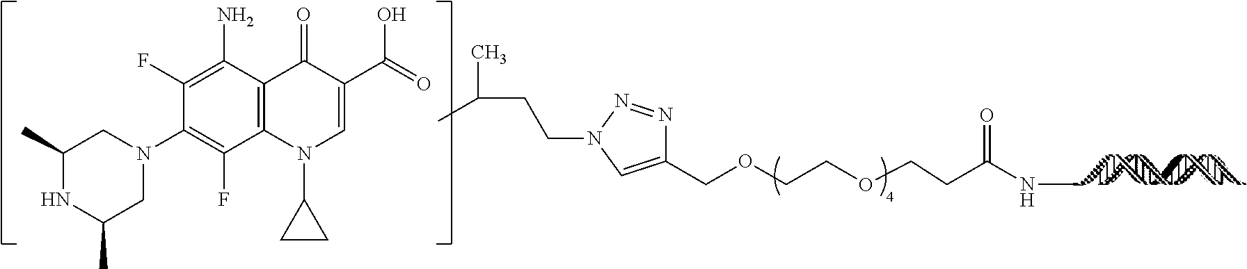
C1(COCCOCCC(NC)=O)=CN(CCC(C)C)N=N1.C1(C)NC(C)CN(C2=C(F)C3=C(C(N)=C2F)C(=O)C(C(=O)O)=CN3C2CC2)C1
